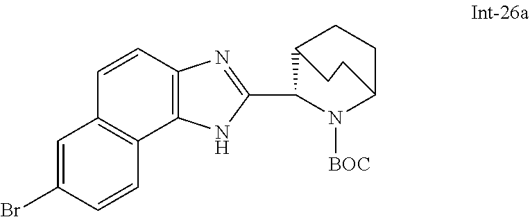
C1=CC2=C(C3=C1C=C(Br)C=C3)NC(C1N([BOC])C3CCC1CC3)=N2
